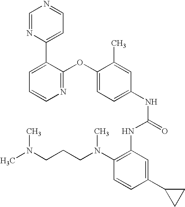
C1=NC(C2=CC=CN=C2OC2=CC=C(NC(=O)NC3=C(N(CCCN(C)C)C)C=CC(C4CC4)=C3)C=C2C)=CC=N1
